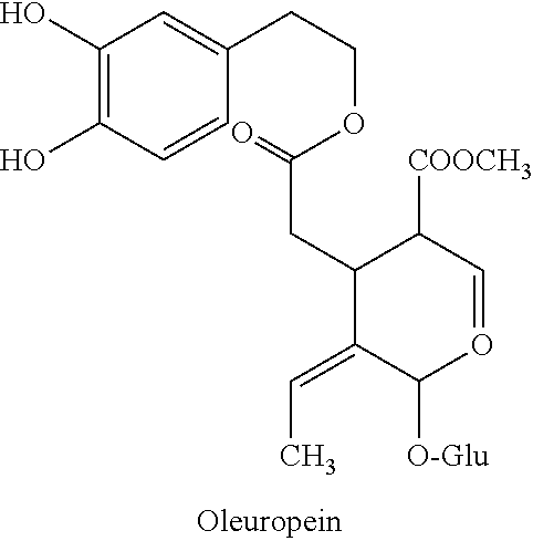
C1(O)=C(O)C=CC(CCOC(CC2C(=CC)C([O-Glu])O=CC2[COOCH3])=O)=C1
